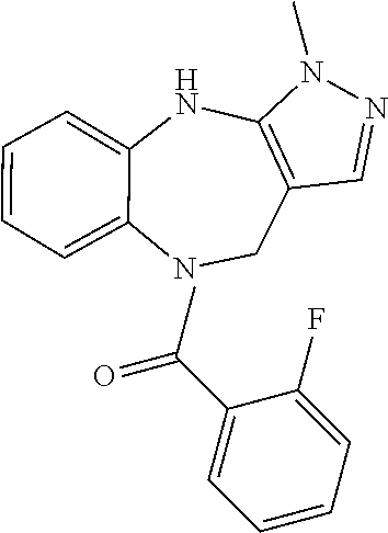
C1C2=C(NC3=CC=CC=C3N1)N(C)N=C2.C1=CC=C(F)C(C(=O)C)=C1
